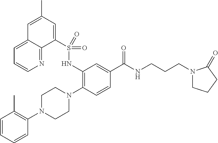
C1=CC=CC(N2CCN(C3=C(NS(C4=CC(C)=CC5=CC=CN=C45)(=O)=O)C=C(C(NCCCN4CCCC4=O)=O)C=C3)CC2)=C1C
